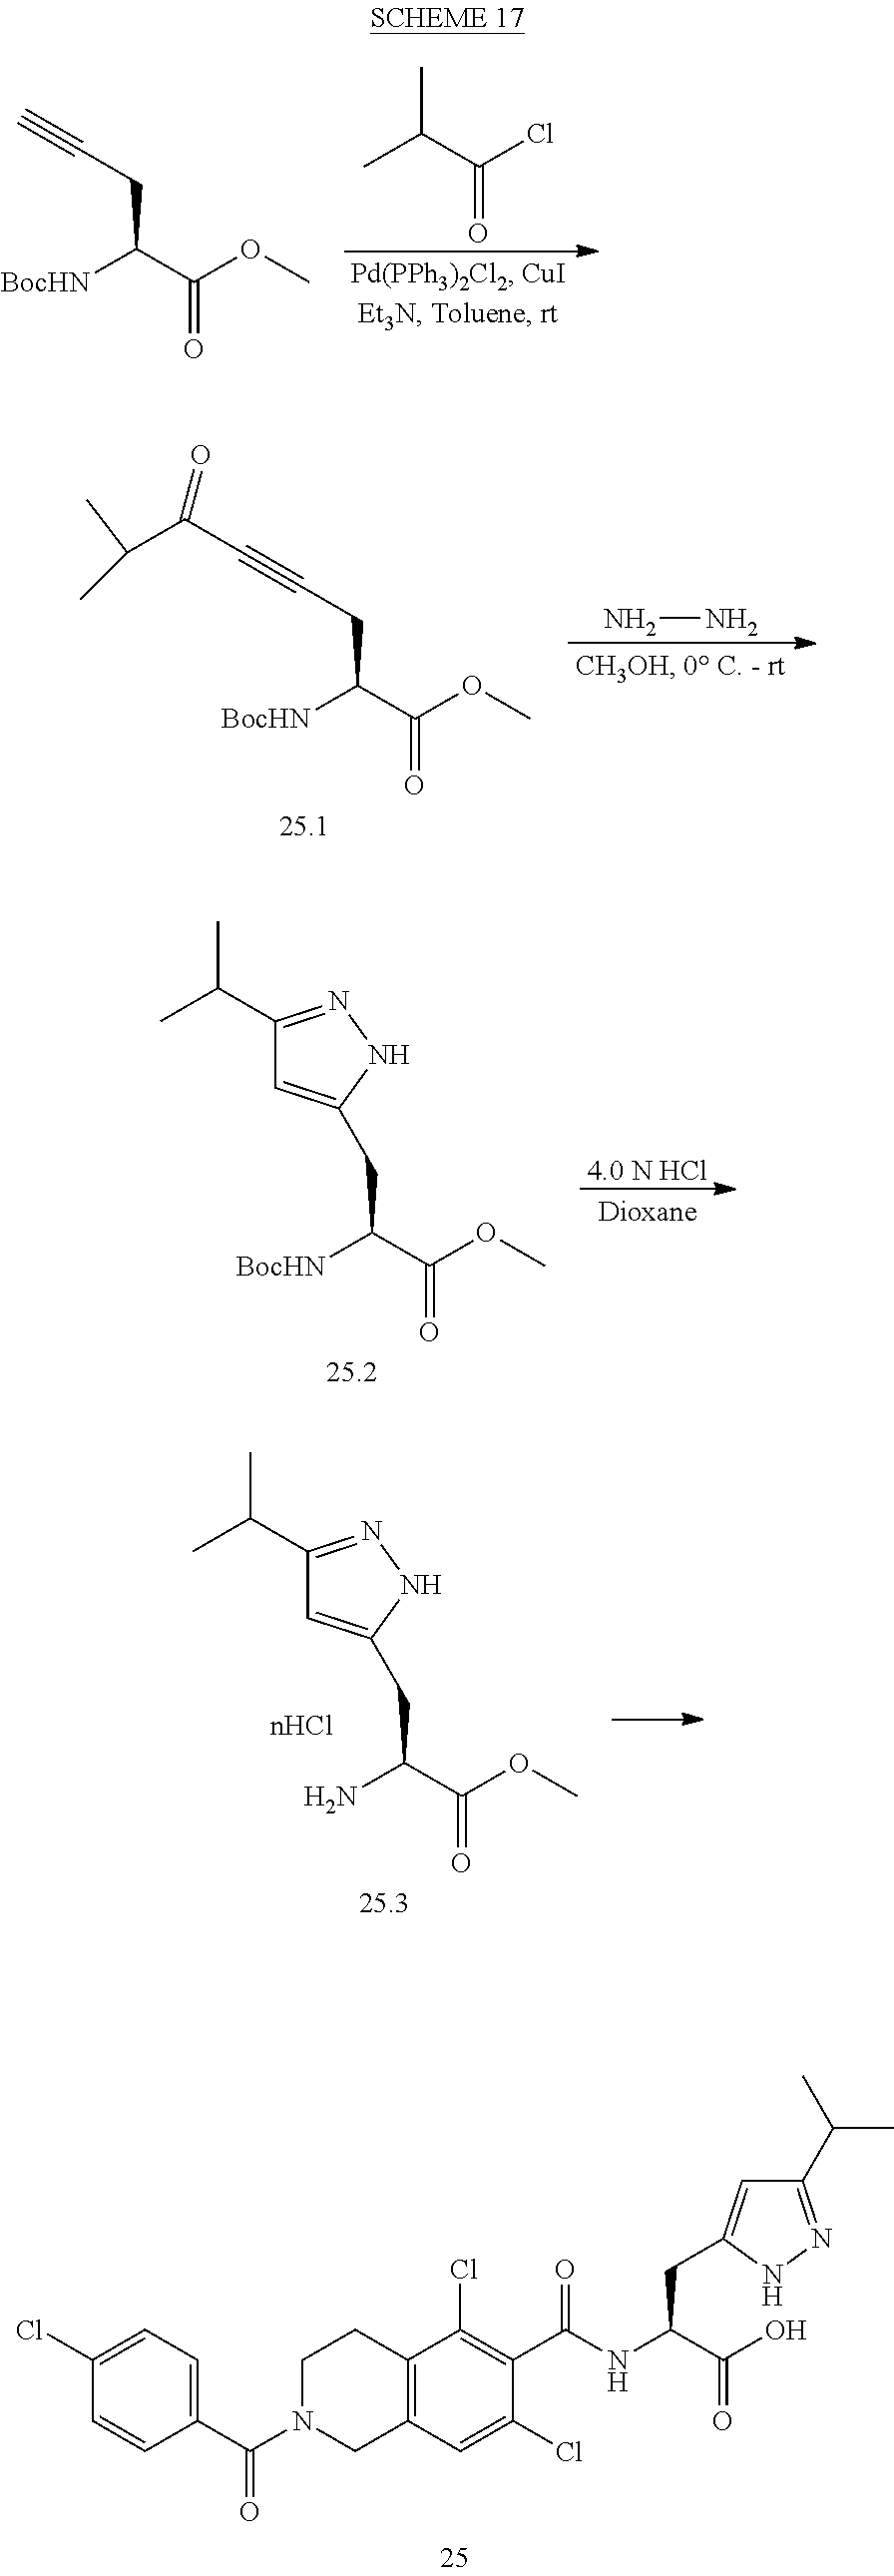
C1(Cl)=CC=C(C(N2CCC3=C(C2)C=C(Cl)C(C(NC(CC2=CC(C(C)C)=NN2)C(O)=O)=O)=C3Cl)=O)C=C1.C(C(Cl)=O)(C)C.[BocHN]C(C(OC)=O)CC#C.[BocHN]C(C(OC)=O)CC#CC(C(C)C)=O.NN.[BocHN]C(C(OC)=O)CC1=CC(C(C)C)=NN1.[4.0 N HCl].NC(C(OC)=O)CC1=CC(C(C)C)=NN1
